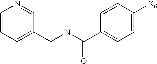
C(NC(C1=CC=C([X6])C=C1)=O)C1=CC=CN=C1
